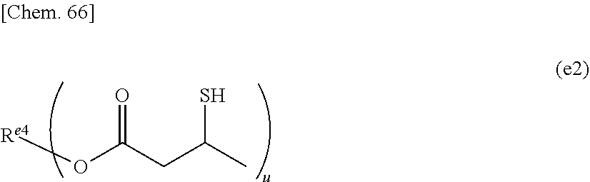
SC(CC(=O)O[Re4])C
